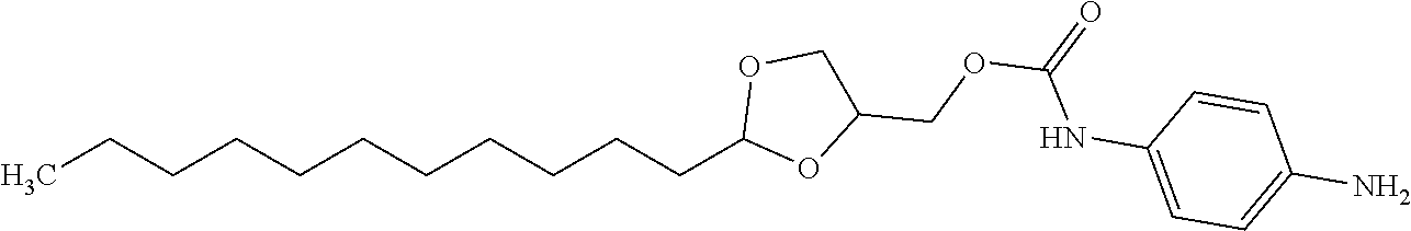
CCCCCCCCCCCC1OC(COC(NC2=CC=C(N)C=C2)=O)CO1
